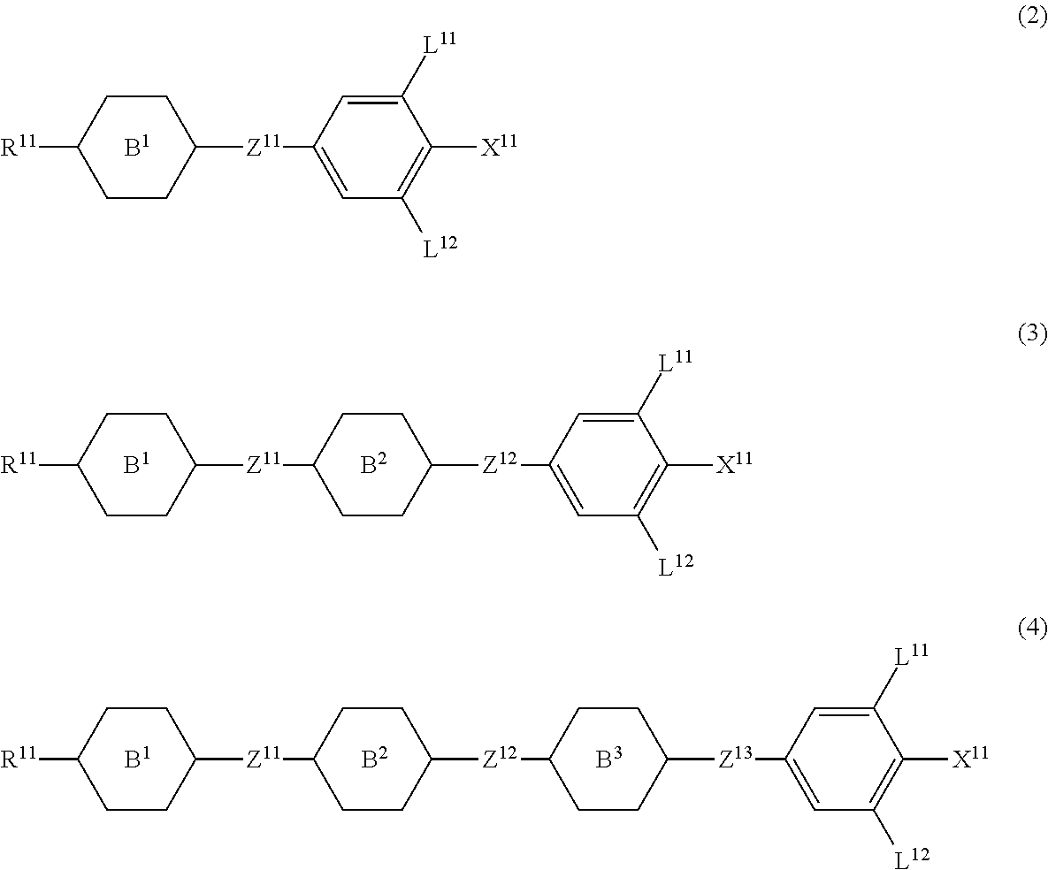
[R11]C1CCC([Z11]C2=CC([L12])=C([X11])C([L11])=C2)CC1.[R11]C1CCC([Z11]C2CCC([Z12]C3=CC([L12])=C([X11])C([L11])=C3)CC2)CC1.[R11]C1CCC([Z11]C2CCC([Z12]C3CCC([Z13]C4=CC([L12])=C([X11])C([L11])=C4)CC3)CC2)CC1
